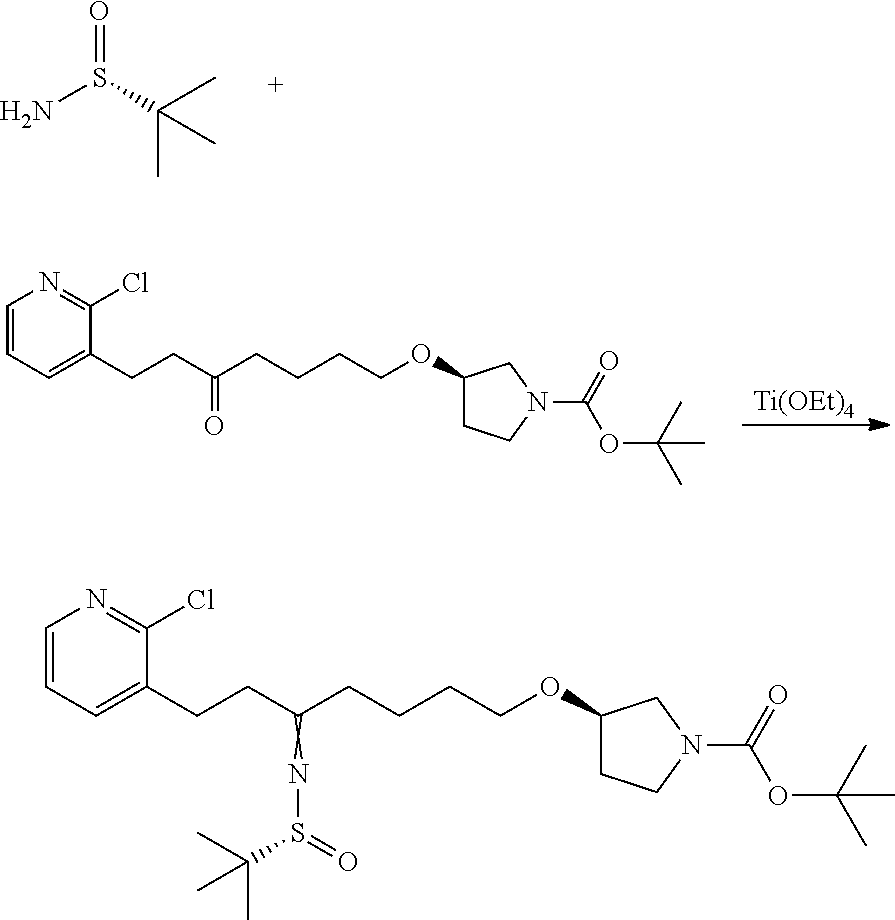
O=S(C(C)(C)C)N.[Ti(OEt)4].C1=CC=C(CCC(CCCCOC2CCN(C(=O)OC(C)(C)C)C2)=O)C(Cl)=N1.N(S(C(C)(C)C)=O)=C(CCC1=CC=CN=C1Cl)CCCCOC1CCN(C(=O)OC(C)(C)C)C1
